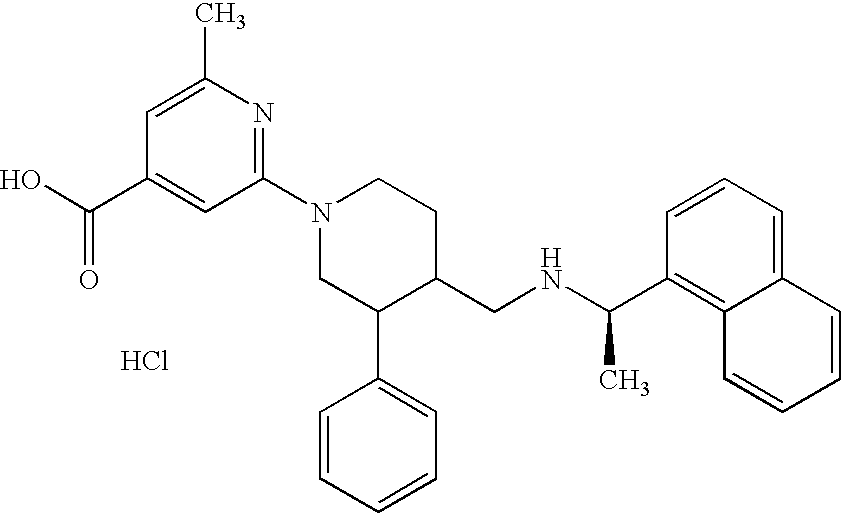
Cl.C1(N2CC(C3=CC=CC=C3)C(CNC(C)C3=C4C(=CC=C3)C=CC=C4)CC2)=NC(C)=CC(C(O)=O)=C1
